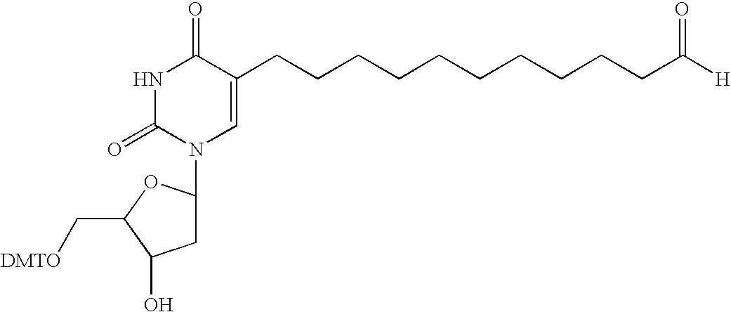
N1C(=O)N(C2CC(O)C(C[DMTO])O2)C=C(CCCCCCCCCCC([H])=O)C1=O
